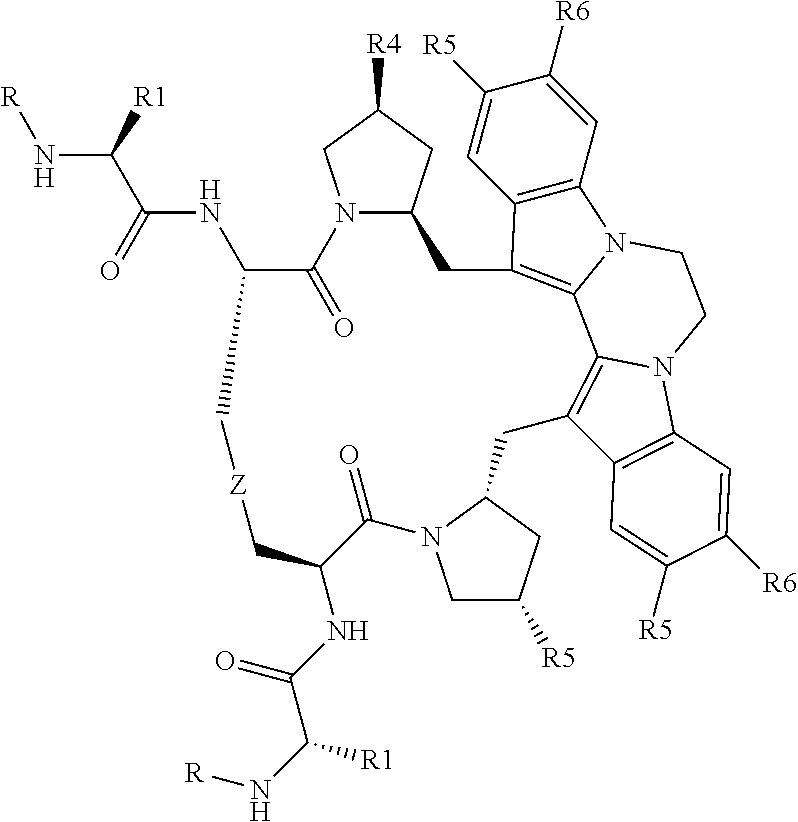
N12C(CC([R4])C1)CC1=C3N(C4=C1C=C([R5])C([R6])=C4)CCN1C3=C(C3=C1C=C([R6])C([R5])=C3)CC1CC([R5])CN1C(=O)C(NC(C(N[R])[R1])=O)C[Z]CC(NC(C(N[R])[R1])=O)C2=O
